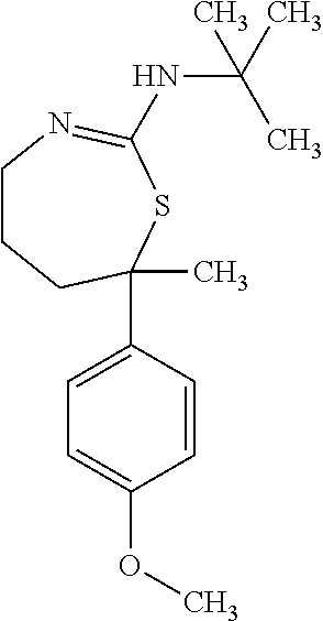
C1CCC(C2=CC=C(OC)C=C2)(C)SC(NC(C)(C)C)=N1
